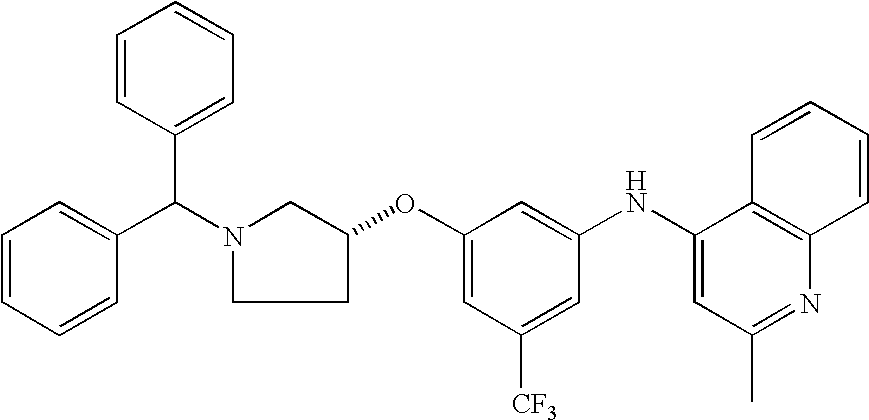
O(C1=CC([CF3])=CC(NC2=CC(C)=NC3=C2C=CC=C3)=C1)C1CN(C(C2=CC=CC=C2)C2=CC=CC=C2)CC1
